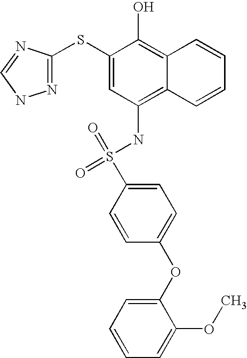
O=S(NC1=C2C(=C(O)C(SC3=NNC=N3)=C1)C=CC=C2)(=O)C1=CC=C(OC2=CC=CC=C2OC)C=C1
